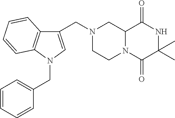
C12N(C(=O)C(C)(C)NC1=O)CCN(CC1=CN(CC3=CC=CC=C3)C3=C1C=CC=C3)C2
